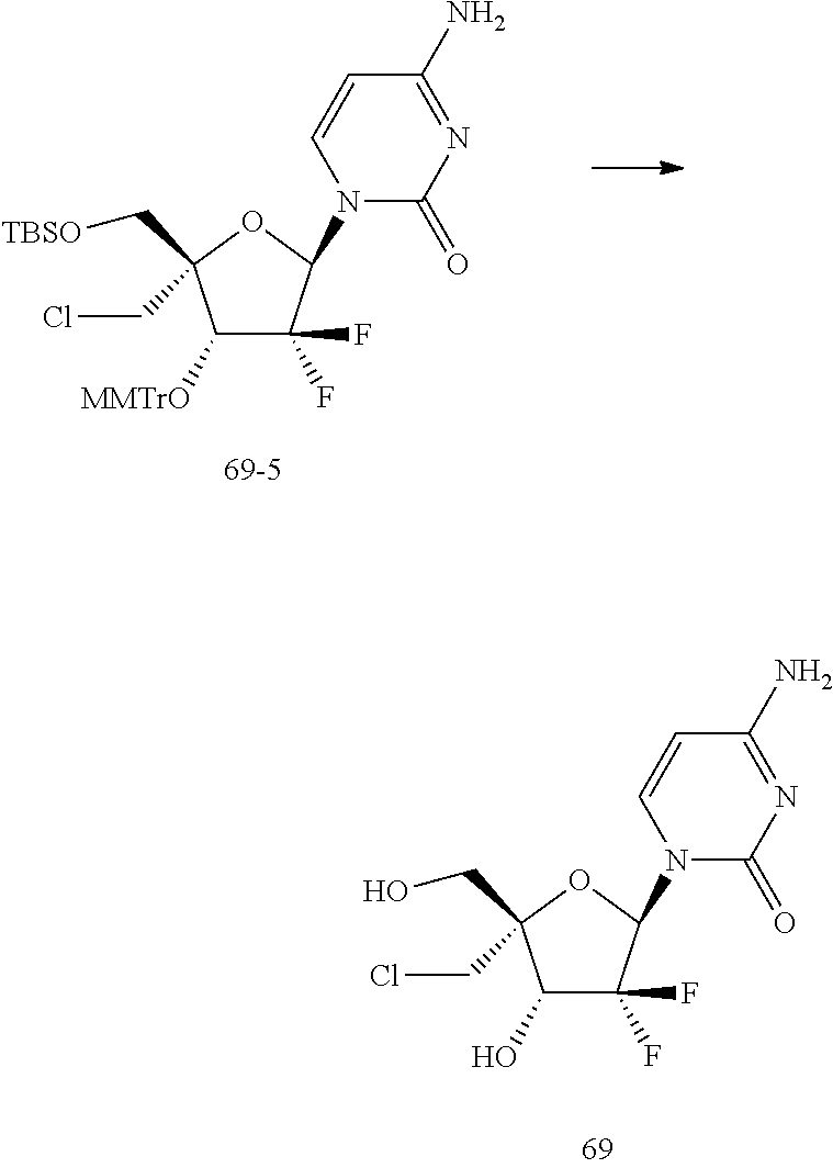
N1(C2C(F)(F)C([MMTrO])C(CCl)(C[TBSO])O2)C(=O)N=C(N)C=C1.N1(C2C(F)(F)C(O)C(CCl)(CO)O2)C(=O)N=C(N)C=C1
